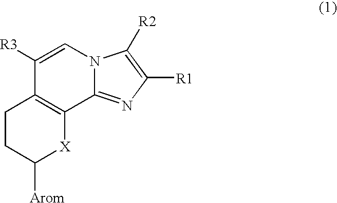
C1([R3])=CN2C(=NC([R1])=C2[R2])C2=C1CCC([Arom])[X]2
